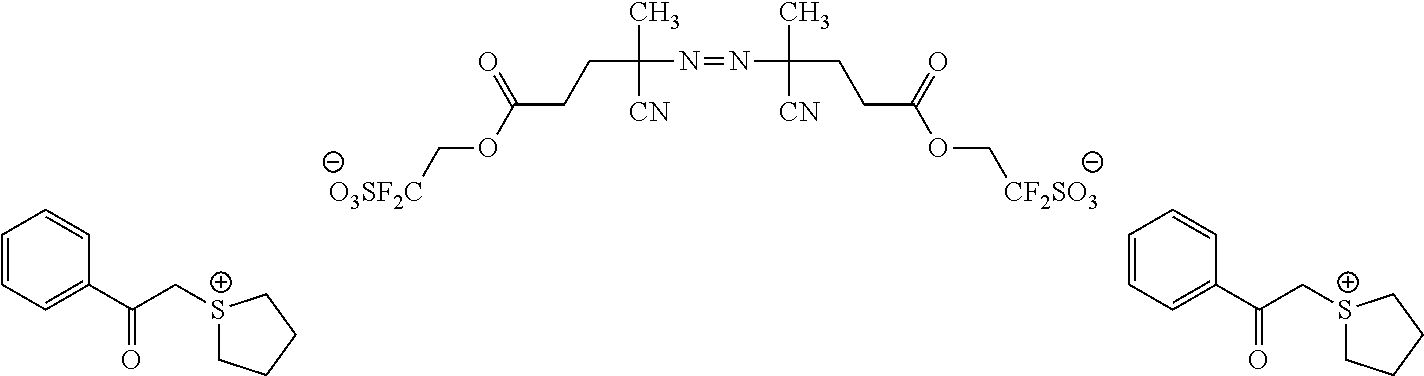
C(C(N=NC(CCC(OC[CF2SO3])=O)(C)[CN])(C)[CN])CC(OC[O3SF2C])=O.C1=CC=C(C(C[S+]2CCCC2)=O)C=C1.C1=CC=C(C(C[S+]2CCCC2)=O)C=C1
